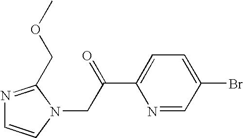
N1=C(COC)N(CC(C2=CC=C(Br)C=N2)=O)C=C1
